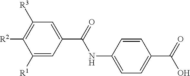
C1([R1])=CC(C(=O)NC2=CC=C(C(=O)O)C=C2)=CC([R3])=C1[R2]
